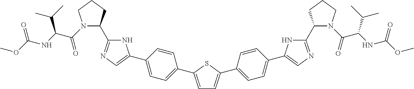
COC(NC(C(N1C(C2=NC=C(C3=CC=C(C4=CC=C(C5=CC=C(C6=CN=C(C7N(C(=O)C(NC(OC)=O)C(C)C)CCC7)N6)C=C5)S4)C=C3)N2)CCC1)=O)C(C)C)=O
